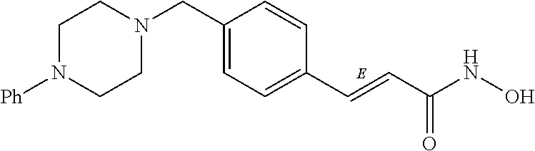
C1=C(CN2CCN([Ph])CC2)C=CC(C=CC(NO)=O)=C1
